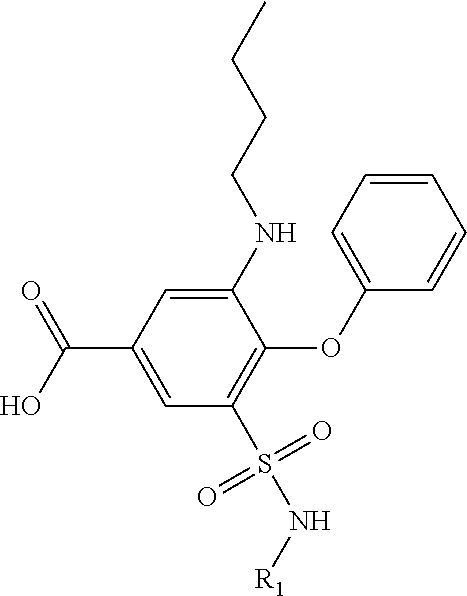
C1(NCCCC)=CC(C(=O)O)=CC(S(N[R1])(=O)=O)=C1OC1=CC=CC=C1
